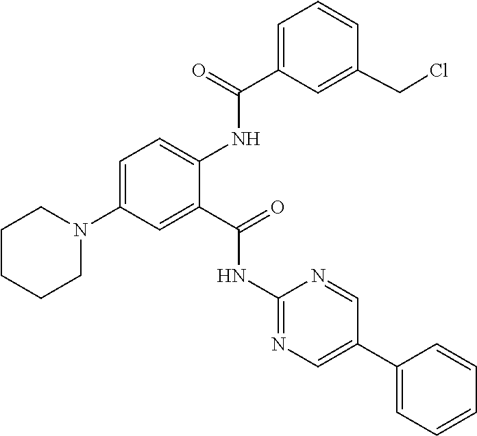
C1=C(N2CCCCC2)C=C(C(=O)NC2=NC=C(C3=CC=CC=C3)C=N2)C(NC(C2=CC=CC(CCl)=C2)=O)=C1
